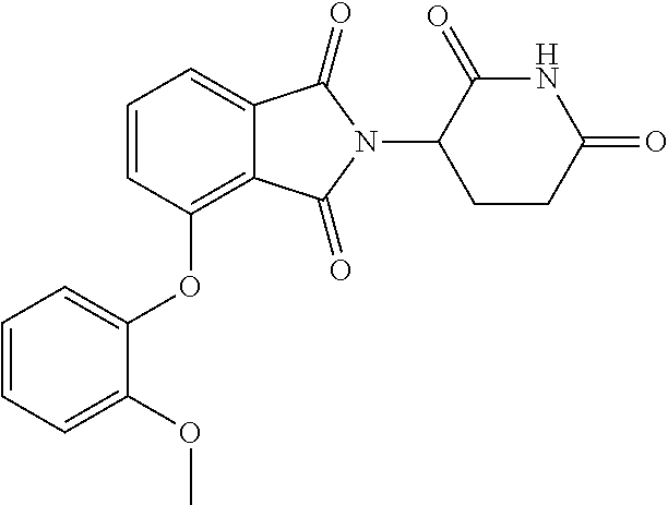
C1=CC=C(OC)C(OC2=C3C(=CC=C2)C(=O)N(C2CCC(=O)NC2=O)C3=O)=C1
